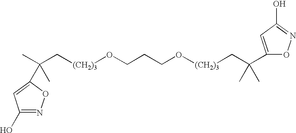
C([(CH2)3]OCCCO[(CH2)3]CC(C)(C)C1=CC(O)=NO1)C(C)(C)C1=CC(O)=NO1
